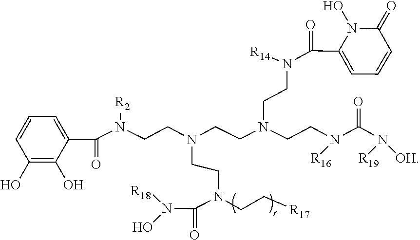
[R18]N(C(N(CCN(CCN(CCN([R14])C(C1=CC=CC(=O)N1O)=O)CCN([R16])C(N([R19])[OH])=O)CCN([R2])C(C1=CC=CC(O)=C1O)=O)CC[R17])=O)O
